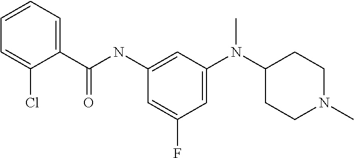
C1=C(N(C2CCN(C)CC2)C)C=C(NC(=O)C2=CC=CC=C2Cl)C=C1F
